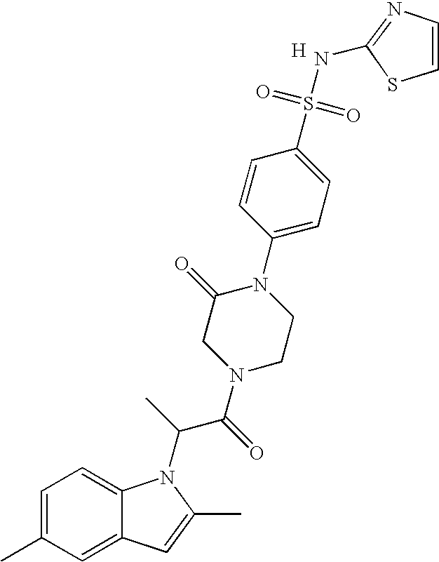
C1=C(C)C=C2C(=C1)N(C(C(N1CCN(C3=CC=C(S(=O)(=O)NC4=NC=CS4)C=C3)C(=O)C1)=O)C)C(C)=C2.[H]
